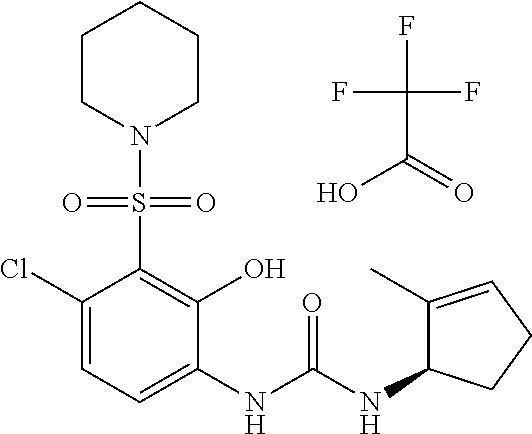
C1(Cl)=CC=C(NC(NC2C(C)=CCC2)=O)C(O)=C1S(=O)(=O)N1CCCCC1.FC(F)(F)C(=O)O
